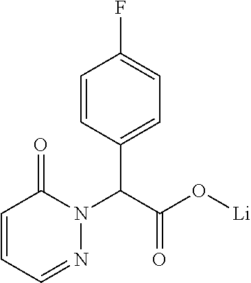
C1=NN(C(C(O[Li])=O)C2=CC=C(F)C=C2)C(=O)C=C1
